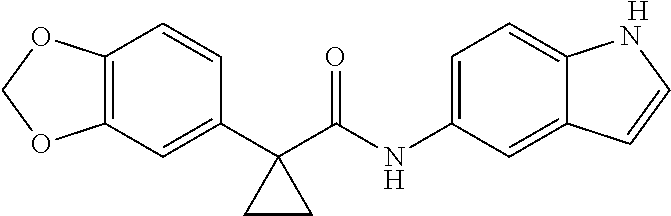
C12=C(C=C(C3(C(NC4=CC=C5C(=C4)C=CN5)=O)CC3)C=C1)OCO2.[H]
